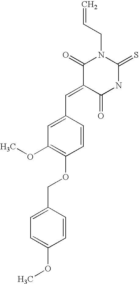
C=CCN1C(=O)C(=CC2=CC(OC)=C(OCC3=CC=C(OC)C=C3)C=C2)C(=O)NC1=S
